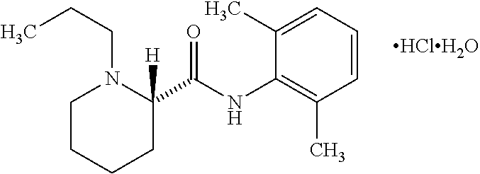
C1CCCC(C(NC2=C(C)C=CC=C2C)=O)([H])N1CCC.[HClH2O]
